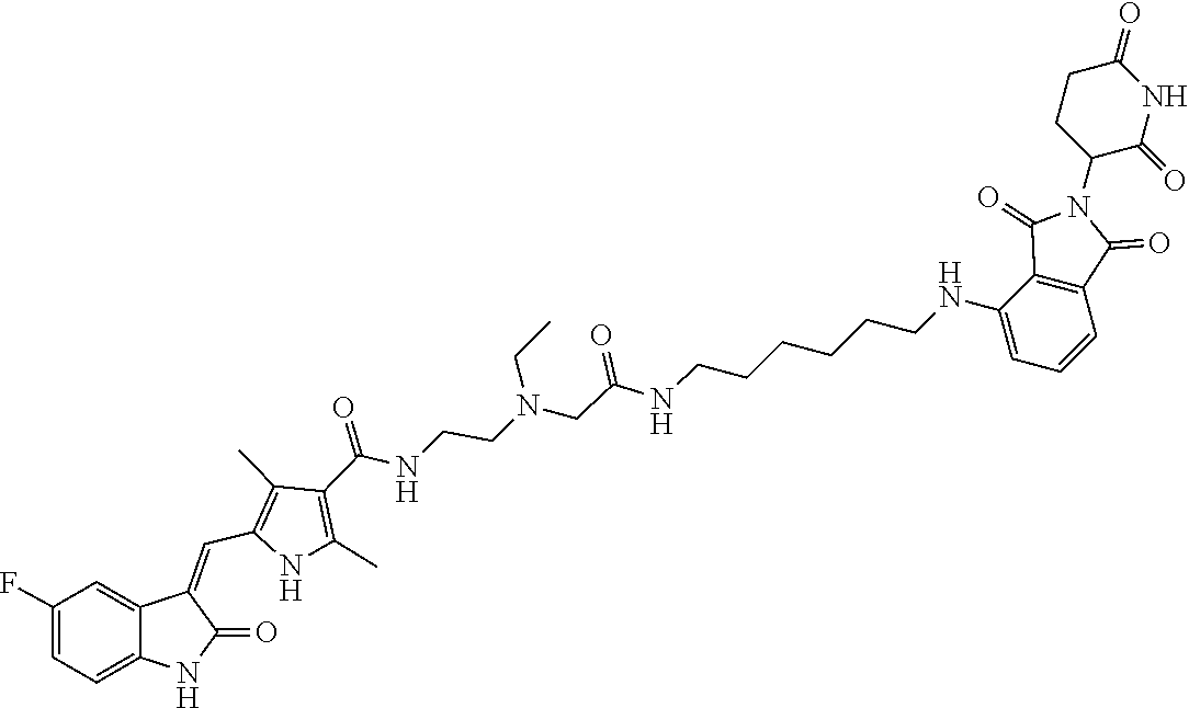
C(N(CCNC(C1=C(C)NC(C=C2C3=CC(F)=CC=C3NC2=O)=C1C)=O)CC)C(=O)NCCCCCCNC1=CC=CC2=C1C(=O)N(C1C(=O)NC(=O)CC1)C2=O
